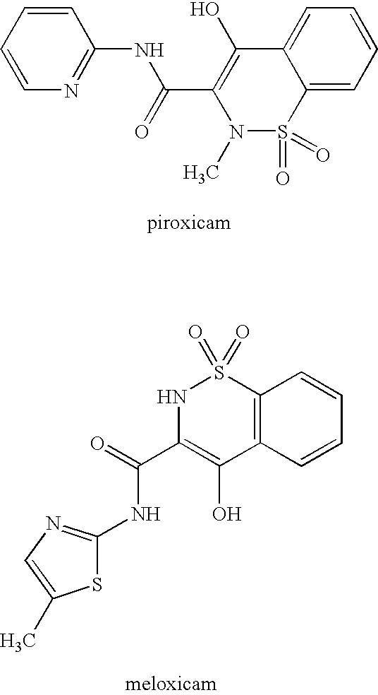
C1=CN=C(NC(=O)C2=C(O)C3=CC=CC=C3S(=O)(=O)N2C)C=C1.C12=C(C=CC=C1)C(O)=C(C(NC1=NC=C(C)S1)=O)NS2(=O)=O
